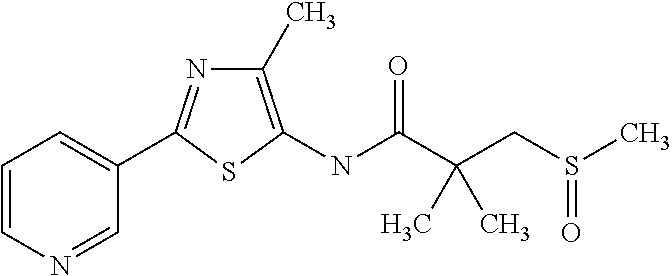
C1=CC=C(C2=NC(C)=C(NC(=O)C(CS(C)=O)(C)C)S2)C=N1
